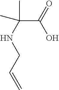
C(C(NCC=C)(C)C)(O)=O
